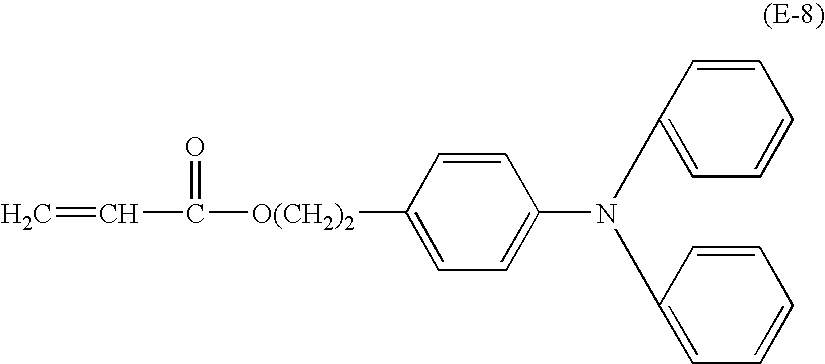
C=CC(=O)[O(CH2)2]C1=CC=C(N(C2=CC=CC=C2)C2=CC=CC=C2)C=C1
